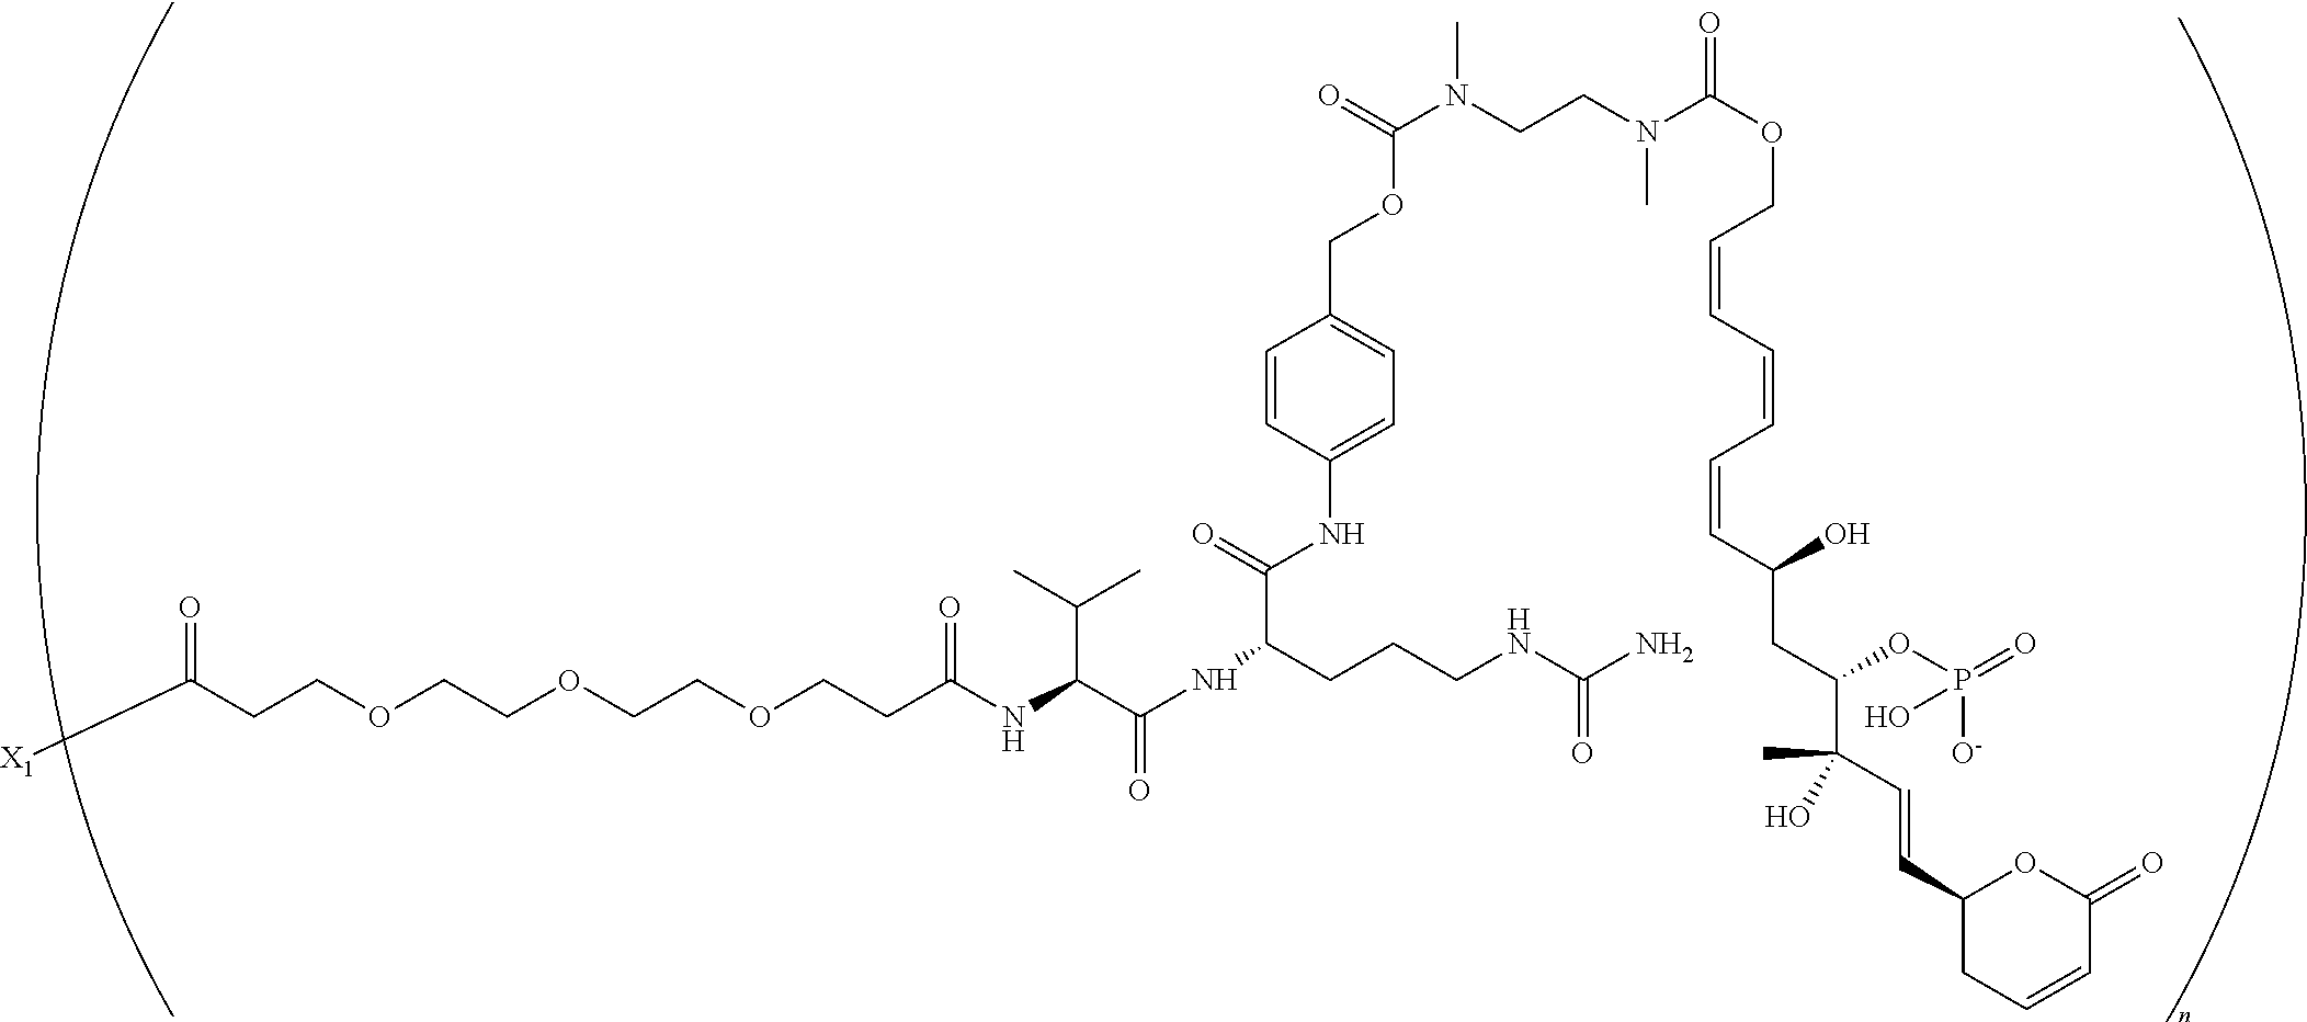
C(COCCOCCOCCC(NC(C(NC(C(=O)NC1=CC=C(COC(N(CCN(C(OCC=CC=CC=CC(CC(C(C)(C=CC2CC=CC(=O)O2)O)OP(=O)([O-])O)O)=O)C)C)=O)C=C1)CCCNC(N)=O)=O)C(C)C)=O)C([X1])=O
